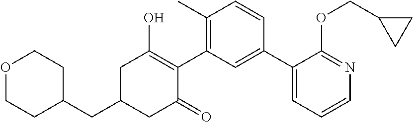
C1(CC2CC(=O)C(C3=C(C)C=CC(C4=CC=CN=C4OCC4CC4)=C3)=C(O)C2)CCOCC1
